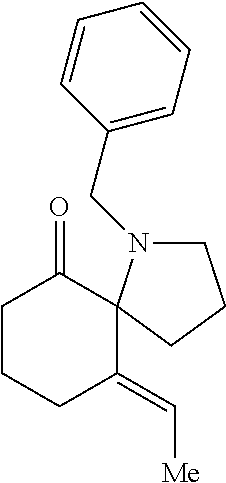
C1CCC(=C[Me])C2(C1=O)N(CC1=CC=CC=C1)CCC2
